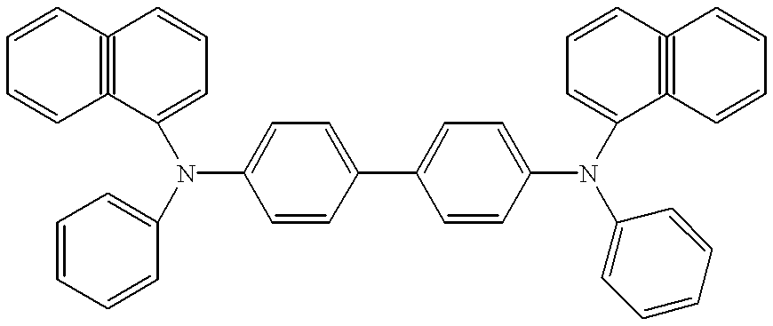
C12#C(C=CC=C1)C=CC=C2N(C1=CC=CC=C1)C1=CC=C(C2=CC=C(N(C3=CC=CC4#C3C=CC=C4)C3=CC=CC=C3)C=C2)C=C1
